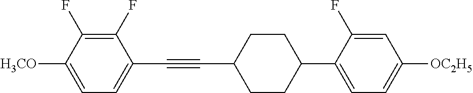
C1(F)=C(F)C([H3CO])=CC=C1C#CC1CCC(C2=CC=C([OC2H5])C=C2F)CC1
